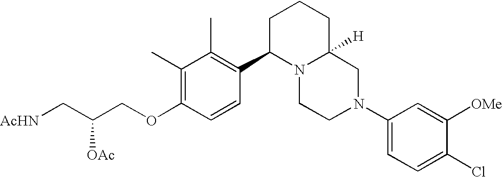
C1(C)=C(OCC(C[AcHN])[OAc])C=CC(C2N3C([H])(CCC2)CN(C2=CC=C(Cl)C([OMe])=C2)CC3)=C1C
